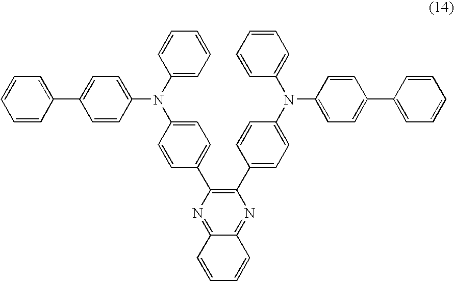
N1=C2C(=NC(C3=CC=C(N(C4=CC=C(C5=CC=CC=C5)C=C4)C4=CC=CC=C4)C=C3)=C1C1=CC=C(N(C3=CC=C(C4=CC=CC=C4)C=C3)C3=CC=CC=C3)C=C1)C=CC=C2
